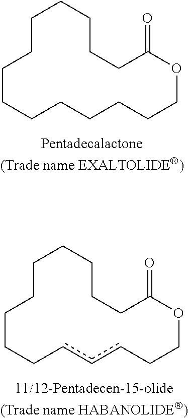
C1CCCCCCCOC(=O)CCCCCC1.C1CCcccCCOC(=O)CCCCCC1
